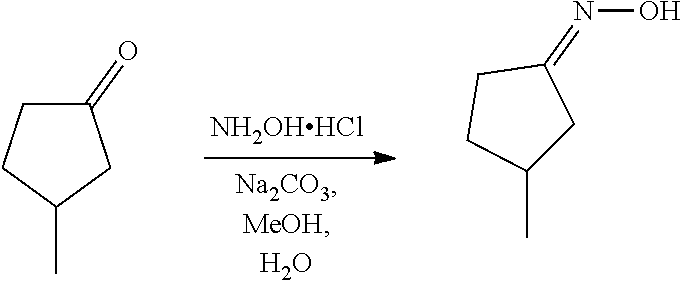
[NH2OHHCl].C1(=O)CCC(C)C1.C1(=NO)CCC(C)C1
